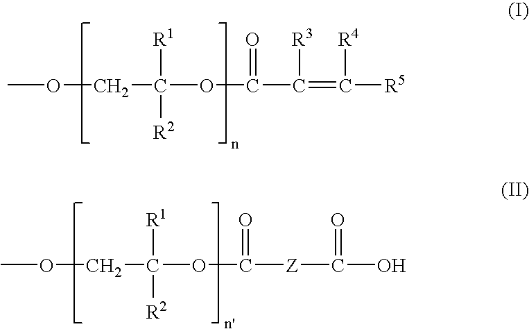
COCC([R1])([R2])OC(=O)C([R3])=C([R4])[R5].COCC([R1])([R2])OC(=O)[Z]C(=O)O
